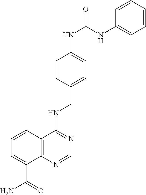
C1=C(CNC2=NC=NC3=C2C=CC=C3C(=O)N)C=CC(NC(NC2=CC=CC=C2)=O)=C1
